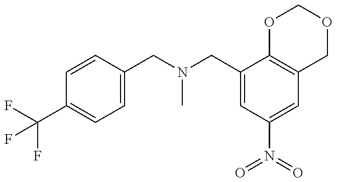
C1=CC(CN(CC2=CC(N(=O)=O)=CC3=C2OCOC3)C)=CC=C1C(F)(F)F
